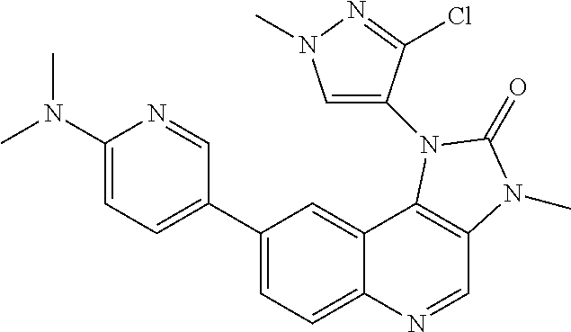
C1(C2=CC=C(N(C)C)N=C2)=CC=C2C(=C1)C1=C(C=N2)N(C)C(=O)N1C1=CN(C)N=C1Cl
